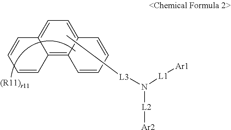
C1=CC2=C3C(=CC=C2C=C1)C=CC=C3.C[L3]N([L2][Ar2])[L1][Ar1]
